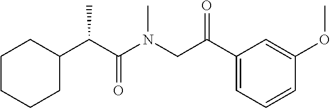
C1CCCC(C(C(N(CC(C2=CC=CC(OC)=C2)=O)C)=O)C)C1
